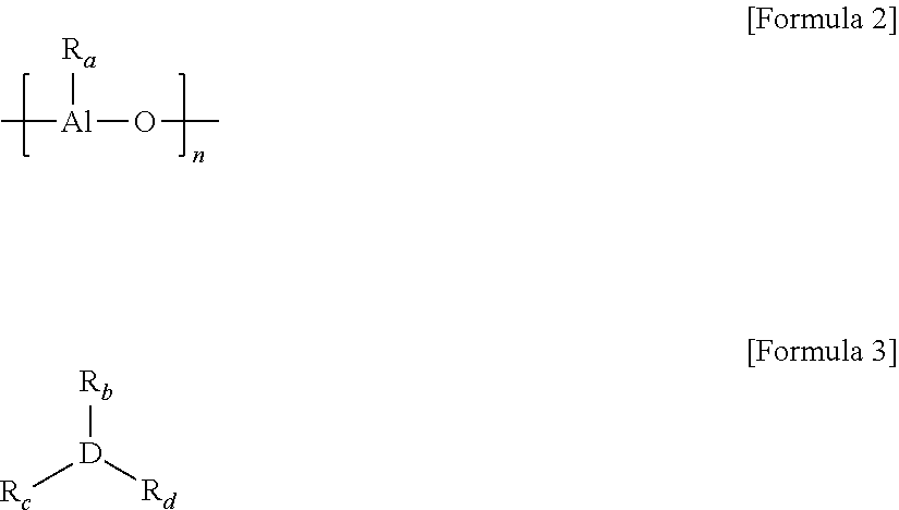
C[Al](OC)[Ra].[Rc][D]([Rd])[Rb]
